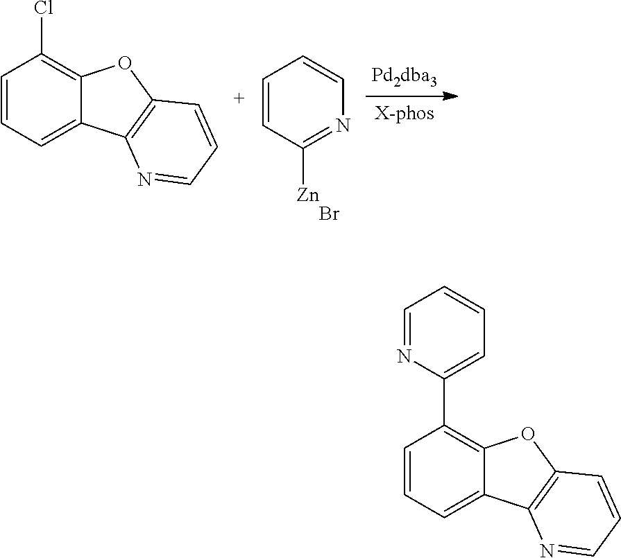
C1=CC([Zn])=NC=C1.Br.C1=CC=C2C(=C1Cl)OC1=C2N=CC=C1.C1=CC=C2C(=C1C1=CC=CC=N1)OC1=C2N=CC=C1
